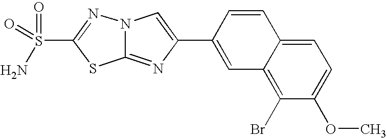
C12=NC(C3=CC4=C(Br)C(OC)=CC=C4C=C3)=CN1N=C(S(=O)(=O)N)S2
